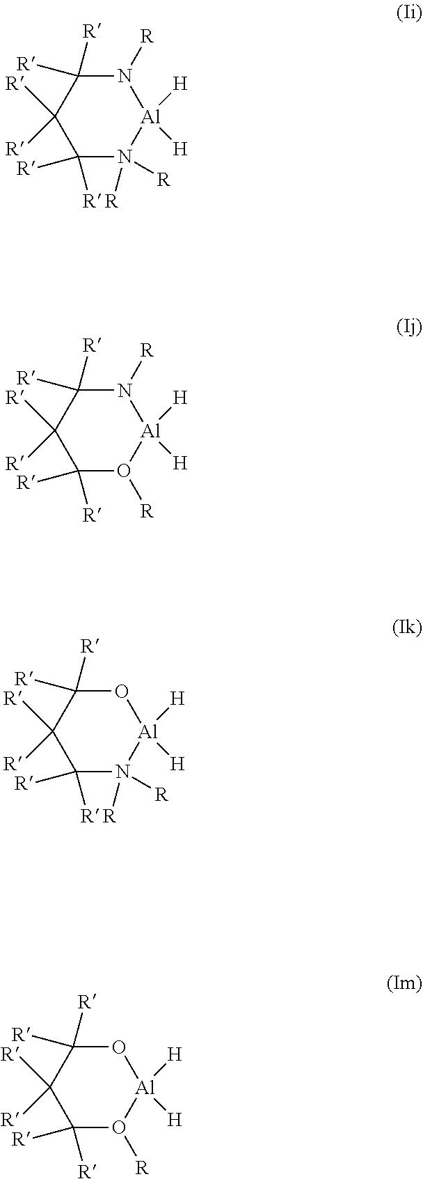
C1([R])([R])N([R])([R])[Al]([H])([H])N([R])C([R])([R])C1([R])[R].C1([R])([R])O([R])[Al]([H])([H])N([R])C([R])([R])C1([R])[R].C1([R])([R])N([R])([R])[Al]([H])([H])OC([R])([R])C1([R])[R].C1([R])([R])O([R])[Al]([H])([H])OC([R])([R])C1([R])[R]
